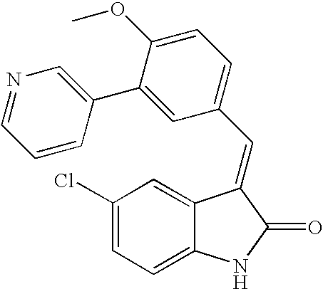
C1(Cl)=CC=C2C(=C1)C(=CC1=CC=C(OC)C(C3=CN=CC=C3)=C1)C(=O)N2
